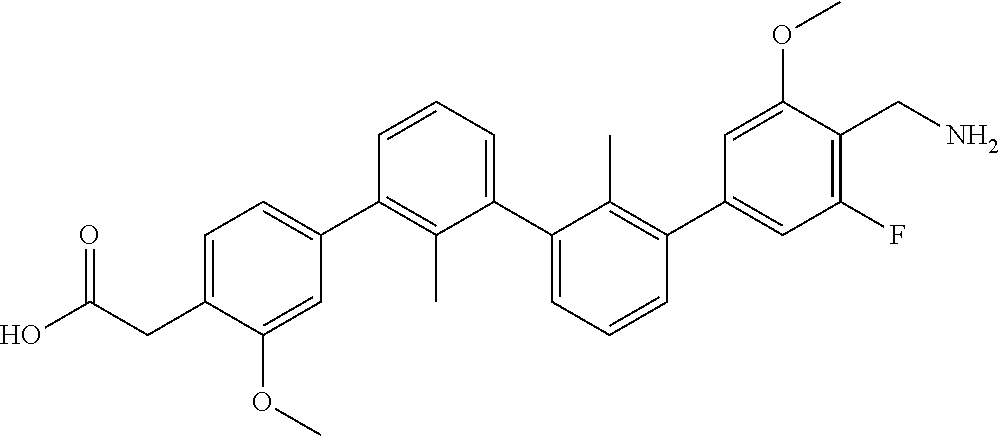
C1=C(CC(O)=O)C(OC)=CC(C2=C(C)C(C3=CC=CC(C4=CC(F)=C(CN)C(OC)=C4)=C3C)=CC=C2)=C1
